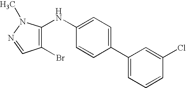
C1=CC=C(C2=CC=C(NC3=C(Br)C=NN3C)C=C2)C=C1Cl
